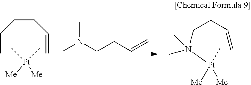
CN(CCC=C)C.C=CCCC=C.[Pt]([Me])([Me])(C)C.N(CCC=C)([Pt]([Me])([Me])C)(C)C
